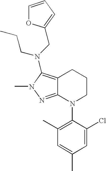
C12=C(N(CC3=CC=CO3)CCC)N(C)N=C1N(C1=C(C)C=C(C)C=C1Cl)CCC2
